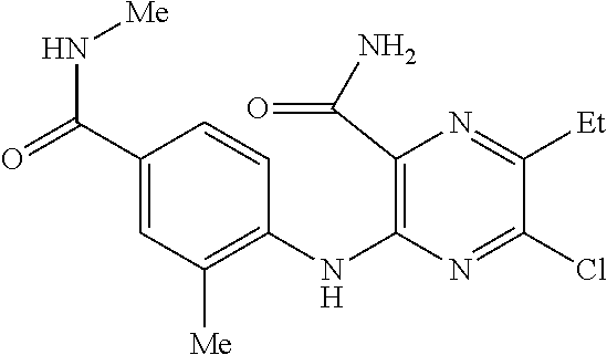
C1(NC2=C(C(N)=O)N=C([Et])C(Cl)=N2)=C([Me])C=C(C(=O)N[Me])C=C1
